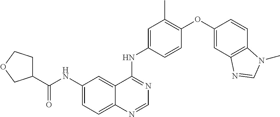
C12=CC=C(NC(C3CCOC3)=O)C=C1C(NC1=CC(C)=C(OC3=CC4=C(C=C3)N(C)C=N4)C=C1)=NC=N2
